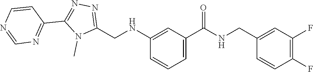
N1(C)C(CNC2=CC(C(=O)NCC3=CC(F)=C(F)C=C3)=CC=C2)=NN=C1C1=NC=NC=C1
